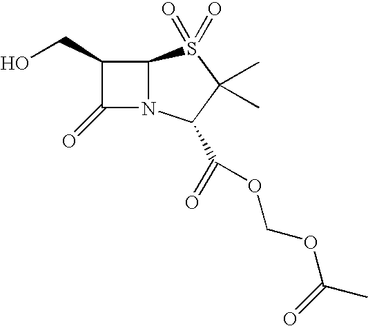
C1(CO)C(=O)N2C1S(=O)(=O)C(C)(C)C2C(=O)OCOC(C)=O
